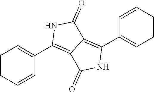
C1=CC=CC(C2=C3C(=C(C4=CC=CC=C4)NC3=O)C(=O)N2)=C1
